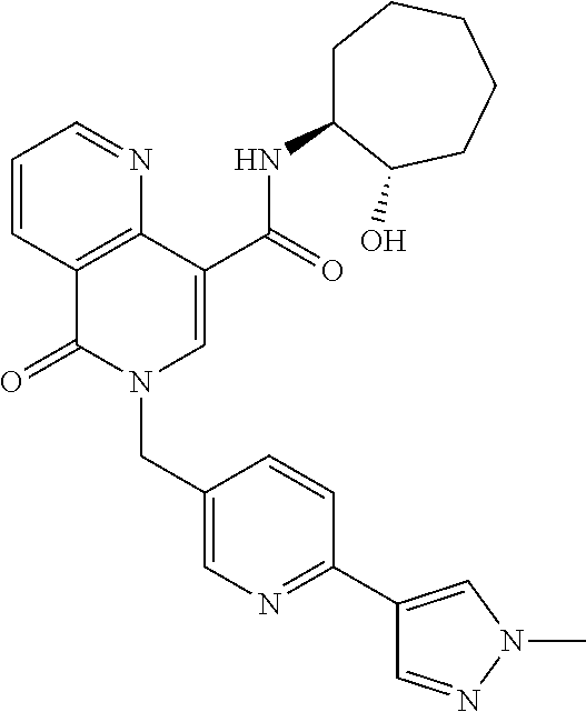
C1=CC2=C(N=C1)C(C(=O)NC1CCCCCC1O)=CN(CC1=CN=C(C3=CN(C)N=C3)C=C1)C2=O
